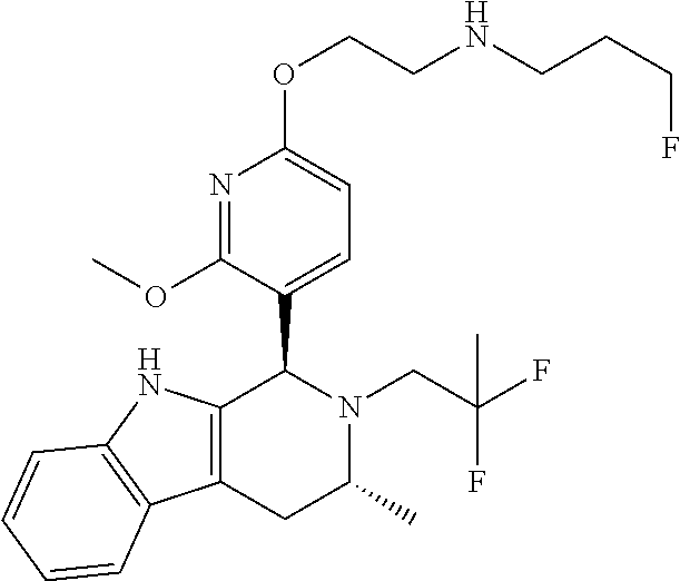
C12=C(NC3=C1C=CC=C3)C(C1=CC=C(OCCNCCCF)N=C1OC)N(CC(F)(F)C)C(C)C2
